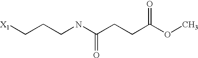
[X1]CCCNC(CCC(OC)=O)=O
